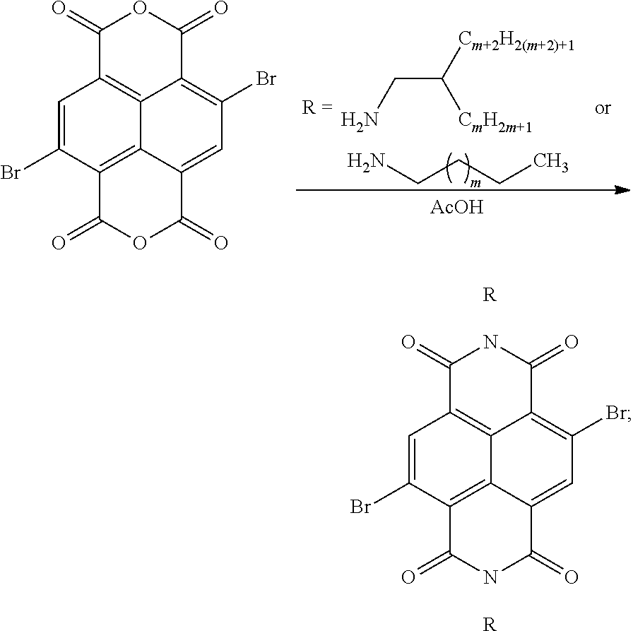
NCCCC.NCC([CmH2m+1])[Cm+2H2(m+2)+1].[AcOH].C1(=O)C2=C3C(=C(Br)C=C4C3=C(C(Br)=C2)C(=O)OC4=O)C(=O)O1.C1(=O)C2=C3C(=C(Br)C=C4C3=C(C(Br)=C2)C(=O)NC4=O)C(=O)N1.[R].[R]
